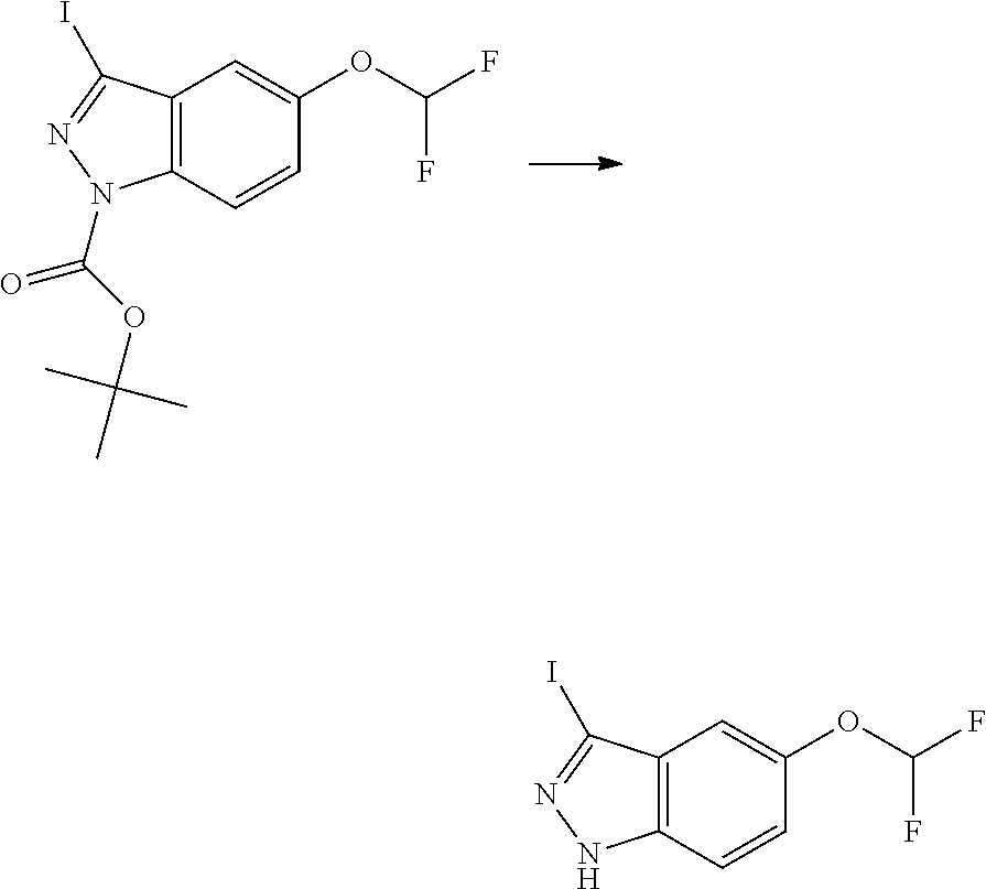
C12=C(C=CC(OC(F)F)=C1)N(C(OC(C)(C)C)=O)N=C2I.C12=C(C=CC(OC(F)F)=C1)NN=C2I
